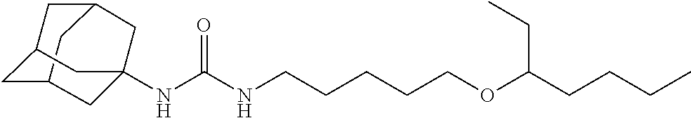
C12CC3CC(C1)CC(NC(NCCCCCOC(CCCC)CC)=O)(C3)C2
